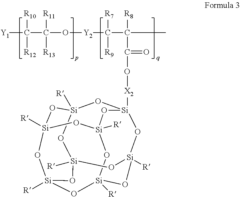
[Y1]C(C(O[Y2]C(C(C)([R8])C(O[X2][Si]12O[Si]3([R])O[Si]4([R])O[Si]5([R])O[Si]([R])(O[Si]([R])(O[Si]([R])(O5)O3)O1)O[Si]([R])(O2)O4)=O)([R7])[R9])([R11])[R13])([R10])[R12]
